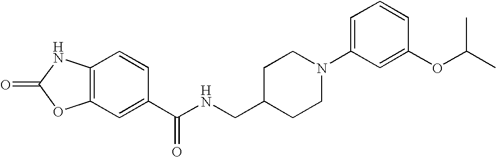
C12=C(C=C(C(NCC3CCN(C4=CC=CC(OC(C)C)=C4)CC3)=O)C=C1)OC(=O)N2
